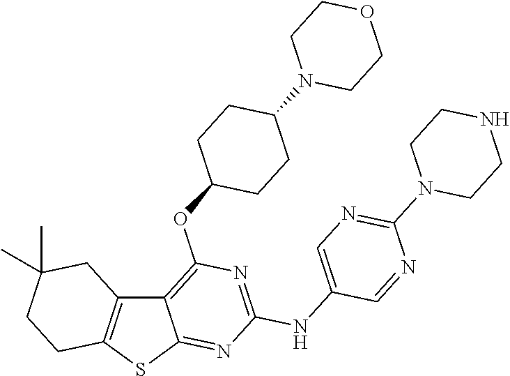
C12=C(SC3=NC(NC4=CN=C(N5CCNCC5)N=C4)=NC(OC4CCC(N5CCOCC5)CC4)=C13)CCC(C)(C)C2
